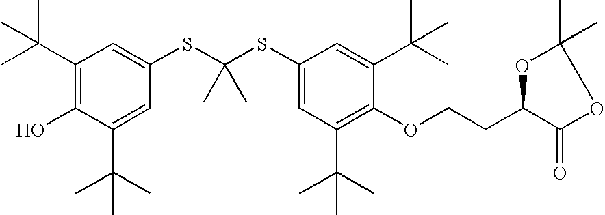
C1(C(C)(C)C)=C(O)C(C(C)(C)C)=CC(SC(SC2=CC(C(C)(C)C)=C(OCCC3C(=O)OC(C)(C)O3)C(C(C)(C)C)=C2)(C)C)=C1
